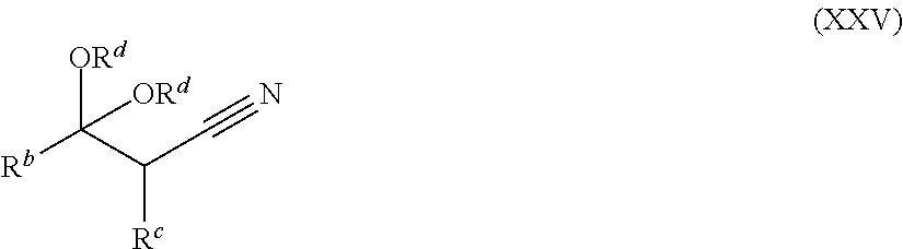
[ORd]C([Rb])(C(C#N)[Rc])[ORd]
